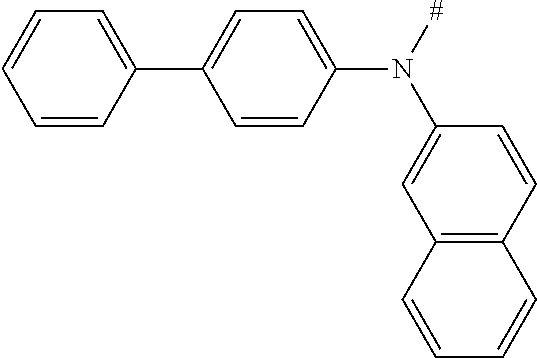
C1=C(N(C2=CC3=C(C=C2)C=CC=C3)[#])C=CC(C2=CC=CC=C2)=C1
